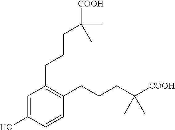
C1(CCCC([COOH])(C)C)=C(CCCC([COOH])(C)C)C=CC(O)=C1
